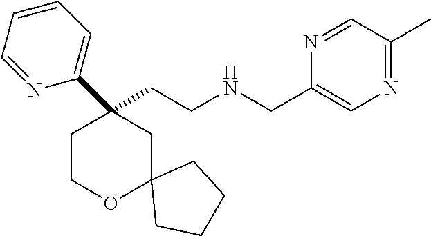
C(CNCC1=CN=C(C)C=N1)C1(C2=CC=CC=N2)CCOC2(C1)CCCC2
